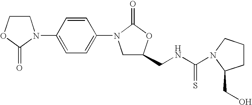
C1COC(=O)N1C1=CC=C(N2CC(CNC(=S)N3CCCC3CO)OC2=O)C=C1
